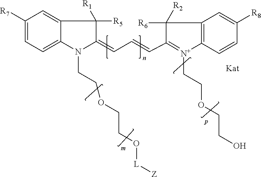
N1(CCOCCO[L][Z])C(=CC=CC2=[N+](CCOCCO)C3=C(C2([R6])[R2])C=C([R8])C=C3)C([R5])([R1])C2=CC([R7])=CC=C12
